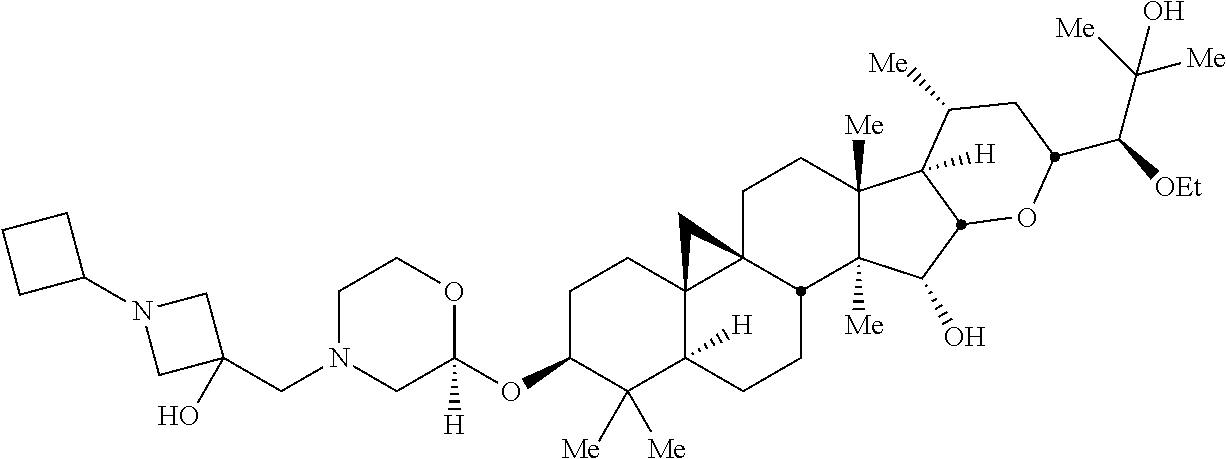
C1N(CC2(O)CN(C3CCC3)C2)CC(OC2C([Me])([Me])C3([H])C4(CC2)C2(CCC5([Me])C([Me])(C(O)C6C5([H])C([Me])CC(C([OEt])C([Me])([Me])O)O6)C2CC3)C4)([H])OC1
